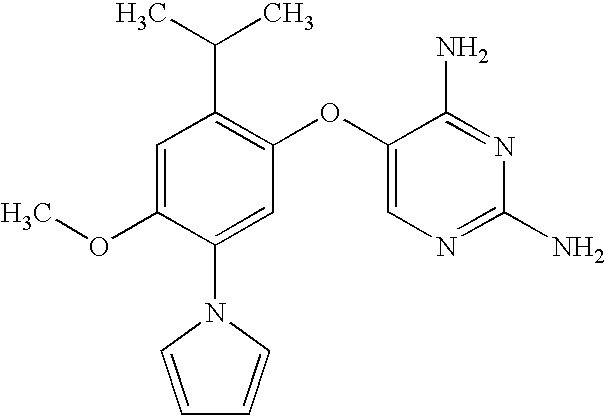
C1=C(OC)C(N2C=CC=C2)=CC(OC2=CN=C(N)N=C2N)=C1C(C)C
